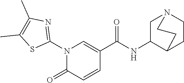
N1(C2=NC(C)=C(C)S2)C(=O)C=CC(C(NC2CN3CCC2CC3)=O)=C1
